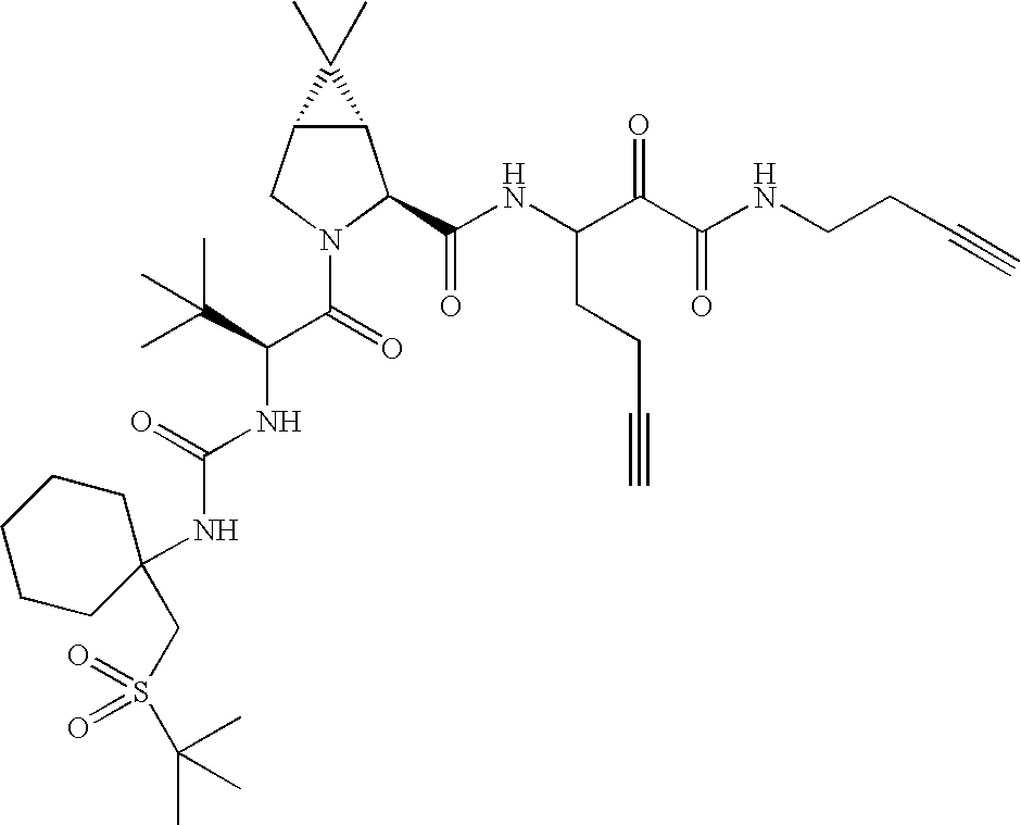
C12C(CN(C(C(NC(=O)NC3(CS(=O)(C(C)(C)C)=O)CCCCC3)C(C)(C)C)=O)C1C(NC(C(C(NCCC#C)=O)=O)CCC#C)=O)C2(C)C
